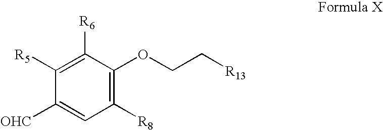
C1([R8])=C(OCC[R13])C([R6])=C([R5])C([OHC])=C1
